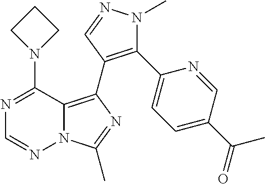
N12C(=C(C3=C(C4=CC=C(C(C)=O)C=N4)N(C)N=C3)N=C1C)C(N1CCC1)=NC=N2
